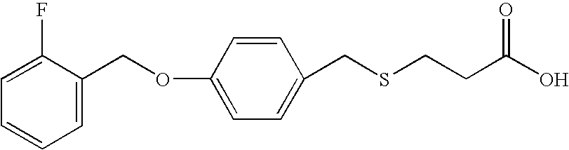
C1(COC2=CC=C(CSCCC(O)=O)C=C2)=CC=CC=C1F
